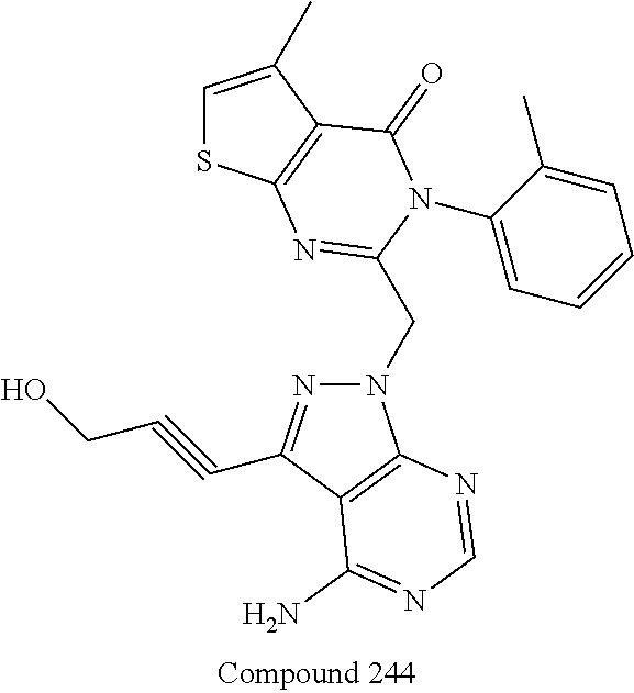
C1=C(C)C2=C(S1)N=C(CN1N=C(C#CCO)C3=C1N=CN=C3N)N(C1=CC=CC=C1C)C2=O
